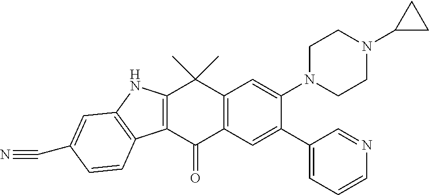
C12=C(C(=O)C3=C(C1(C)C)C=C(N1CCN(C4CC4)CC1)C(C1=CC=CN=C1)=C3)C1=C(N2)C=C(C#N)C=C1
